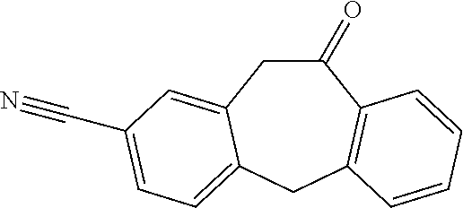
C1(=O)CC2=CC(C#N)=CC=C2CC2=C1C=CC=C2
